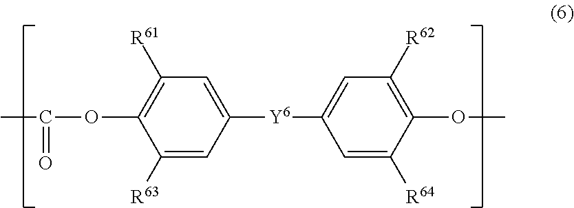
C1([R61])=C(OC(C)=O)C([R63])=CC([Y6]C2=CC([R62])=C(OC)C([R64])=C2)=C1
